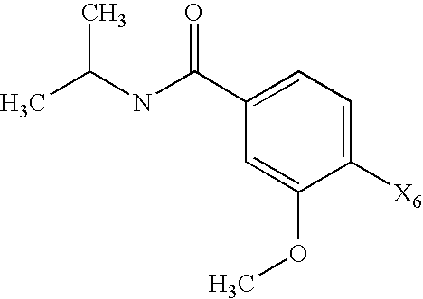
CC(NC(C1=CC=C([X6])C(OC)=C1)=O)C
